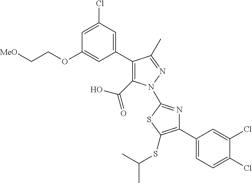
C1(C2=CC(Cl)=CC(OCC[MeO])=C2)=C(C(=O)O)N(C2=NC(C3=CC=C(Cl)C(Cl)=C3)=C(SC(C)C)S2)N=C1C
